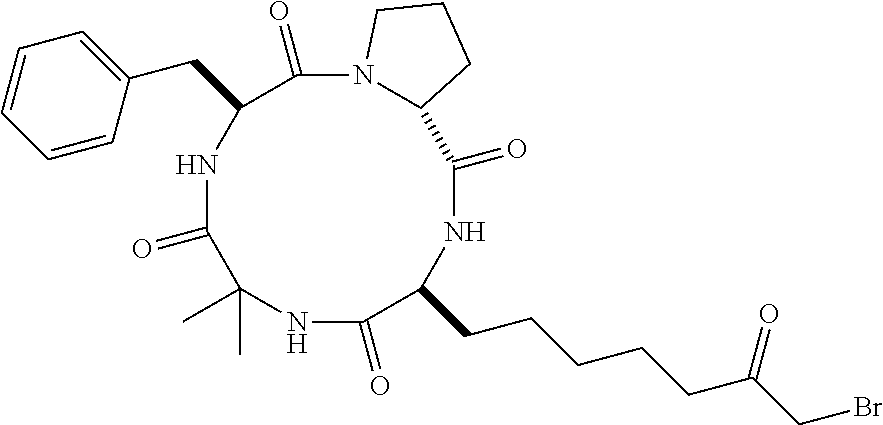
N1C(=O)C(CCCCCC(=O)CBr)NC(=O)C2N(C(=O)C(CC3=CC=CC=C3)NC(=O)C1(C)C)CCC2
